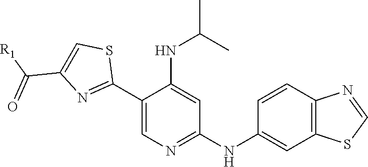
C1(C2=NC(C(=O)[R1])=CS2)=CN=C(NC2=CC3=C(C=C2)N=CS3)C=C1NC(C)C
